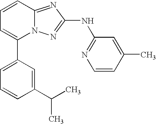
C1(C2=CC=CC3=NC(NC4=NC=CC(C)=C4)=NN23)=CC=CC(C(C)C)=C1
